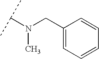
N(C)(CC1=CC=CC=C1)C(C)C
